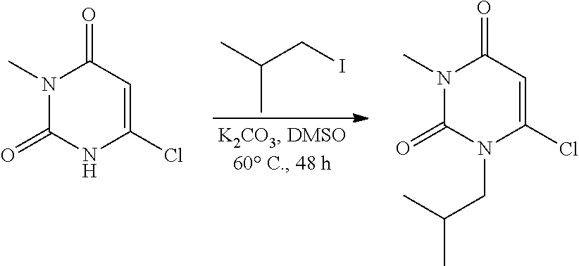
N1(C)C(=O)NC(Cl)=CC1=O.C(CI)(C)C.N1(C)C(=O)N(CC(C)C)C(Cl)=CC1=O
